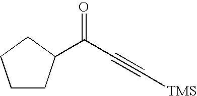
C1CC(C(C#C[TMS])=O)CC1
